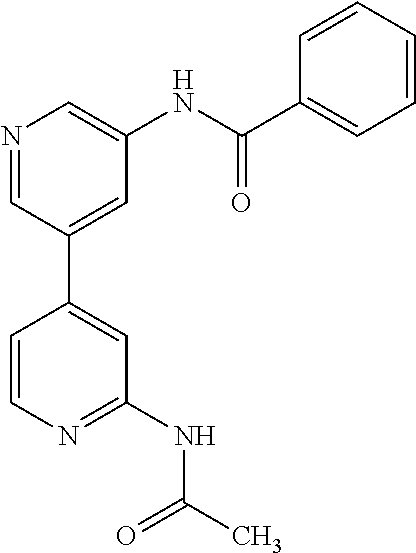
C1=CC=CC=C1C(NC1=CN=CC(C2=CC(NC(C)=O)=NC=C2)=C1)=O
